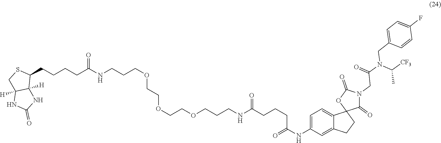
C1(CCCCC(NCCCOCCOCCOCCCNC(CCCC(NC2=CC=C3C(=C2)CCC32C(=O)N(CC(N(C([CF3])C)CC3=CC=C(F)C=C3)=O)C(=O)O2)=O)=O)=O)SCC2([H])C1([H])NC(=O)N2
